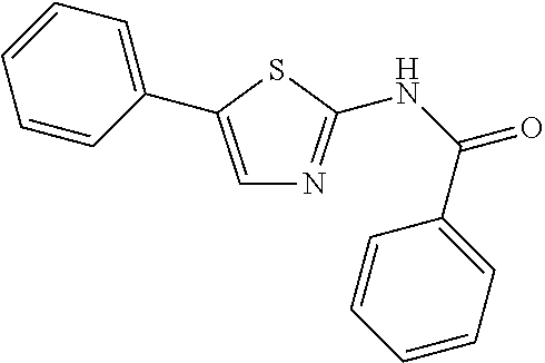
C1=C(C2=CC=CC=C2)SC(NC(C2=CC=CC=C2)=O)=N1
